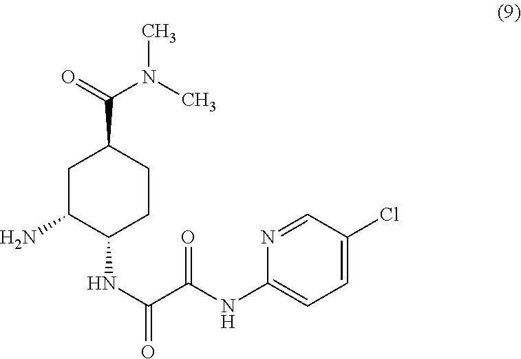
C(C(=O)NC1=CC=C(Cl)C=N1)(=O)NC1C(N)CC(C(=O)N(C)C)CC1
